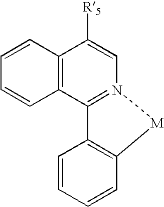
C12=C(C([R5])=CN3=C1C1=C([M]3)C=CC=C1)C=CC=C2
